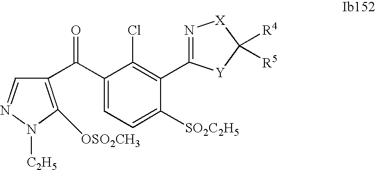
C1(C(C2=C([OSO2CH3])N([C2H5])N=C2)=O)=CC=C([SO2C2H5])C(C2=N[X]C([R4])([R5])[Y]2)=C1Cl
